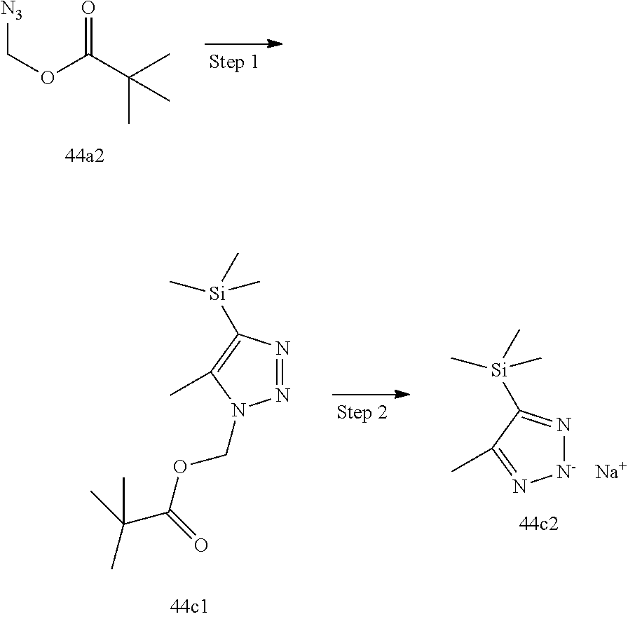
C(OC(C(C)(C)C)=O)[N3].N1=C([Si](C)(C)C)C(C)=N[N-]1.[Na].N1=NN(COC(C(C)(C)C)=O)C(C)=C1[Si](C)(C)C
